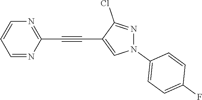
C1=NC(C#CC2=CN(C3=CC=C(F)C=C3)N=C2Cl)=NC=C1
